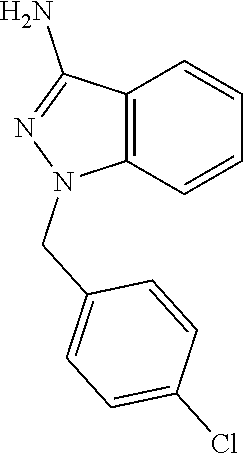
C12=C(C=CC=C1)N(CC1=CC=C(Cl)C=C1)N=C2N
